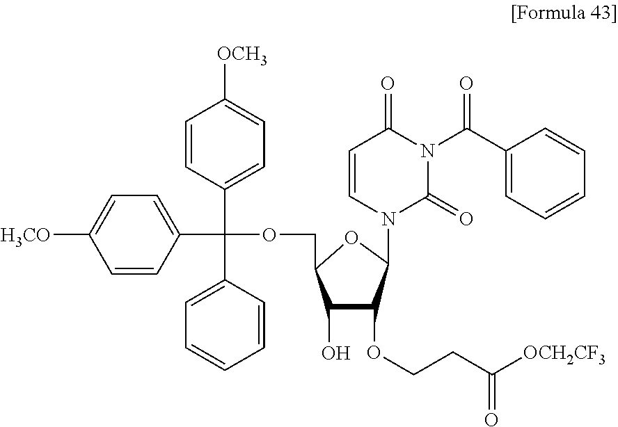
C1(O)C(OCCC([OCH2CF3])=O)C(N2C(=O)N(C(C3=CC=CC=C3)=O)C(=O)C=C2)OC1COC(C1=CC=C([OCH3])C=C1)(C1=CC=CC=C1)C1=CC=C([H3CO])C=C1
